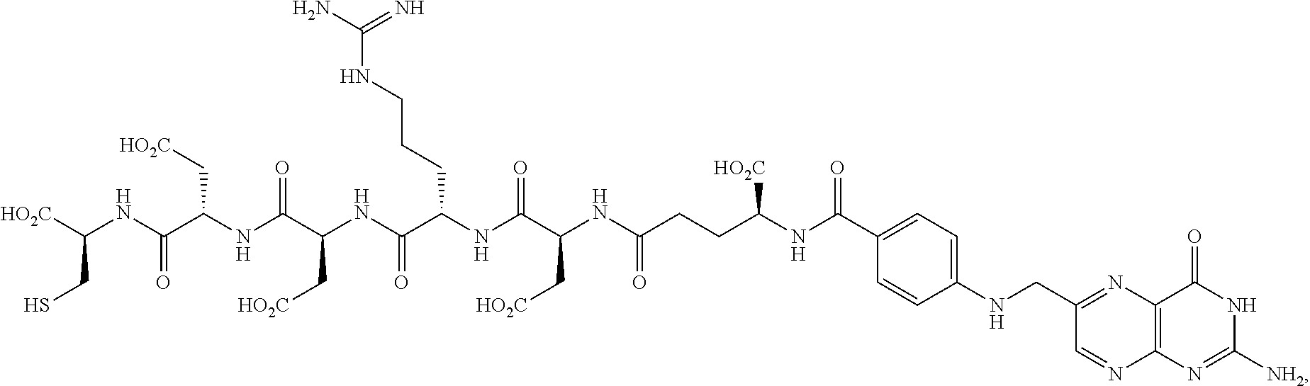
[HO2C]C(NC(C(NC(C(NC(C(NC(C(NC(CCC(NC(C1=CC=C(NCC2=NC3=C(N=C2)N=C([NH2])NC3=O)C=C1)=O)[HO2C])=O)C[HO2C])=O)CCCNC(N)=N)=O)C[HO2C])=O)C[HO2C])=O)CS
